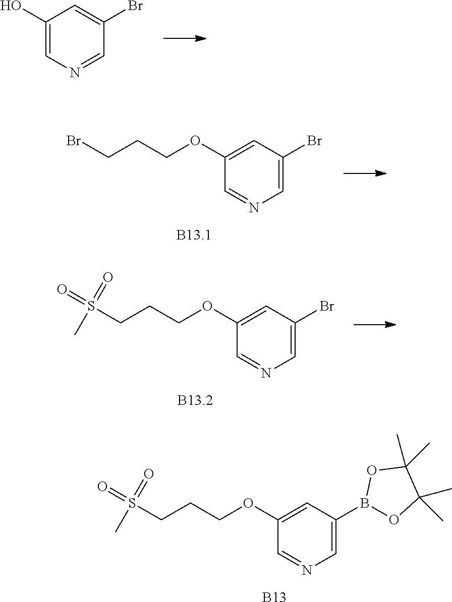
C1(OCCCS(=O)(=O)C)=CC(B2OC(C)(C)C(C)(C)O2)=CN=C1.[B13].C1(O)=CN=CC(Br)=C1.C1(OCCCBr)=CC(Br)=CN=C1.C1(OCCCS(=O)(=O)C)=CC(Br)=CN=C1
